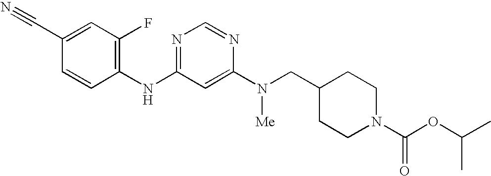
C1(C#N)=CC(F)=C(NC2=NC=NC(N(CC3CCN(C(OC(C)C)=O)CC3)[Me])=C2)C=C1
